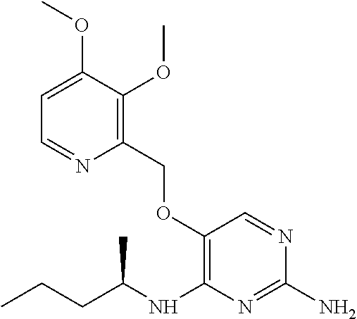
C1(N)=NC(NC(CCC)C)=C(OCC2=C(OC)C(OC)=CC=N2)C=N1
